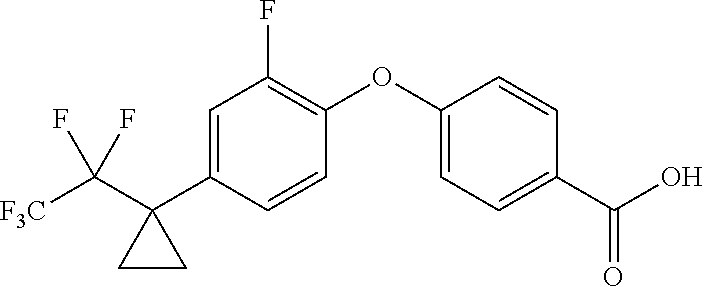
C1=C(C2(C([F3C])(F)F)CC2)C=CC(OC2=CC=C(C(O)=O)C=C2)=C1F
